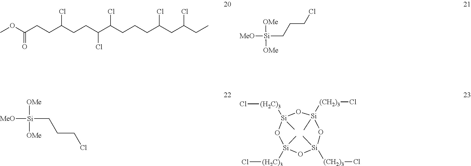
COC(CCC(CCC(C(CCCC(CC(CC)Cl)Cl)Cl)Cl)Cl)=O.[Si](CCCCl)([MeO])([OMe])[OMe].[Si](CCCCl)([MeO])([OMe])[OMe].[Si]1([(CH2)3]Cl)(C)O[Si]([(H2C)3]Cl)(C)O[Si](C)([(H2C)3]Cl)O[Si](C)([(CH2)3]Cl)O1
